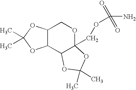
C12C(C3OC(C)(C)OC3(COC(=O)(=O)N)OC1)OC(C)(C)O2
